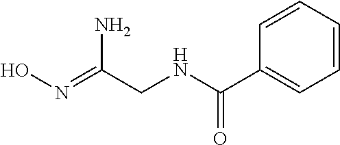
C1=CC(C(NCC(=NO)N)=O)=CC=C1
